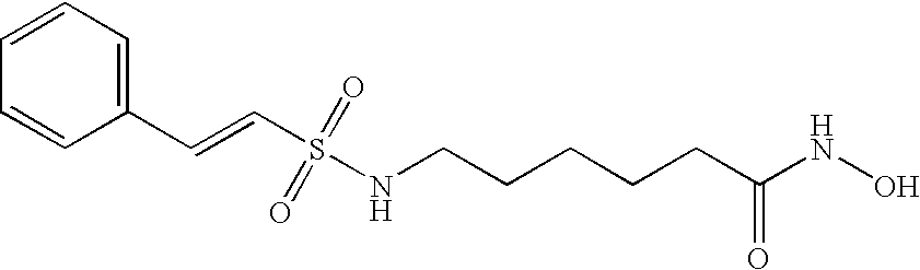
C1(C=CS(NCCCCCC(NO)=O)(=O)=O)=CC=CC=C1
